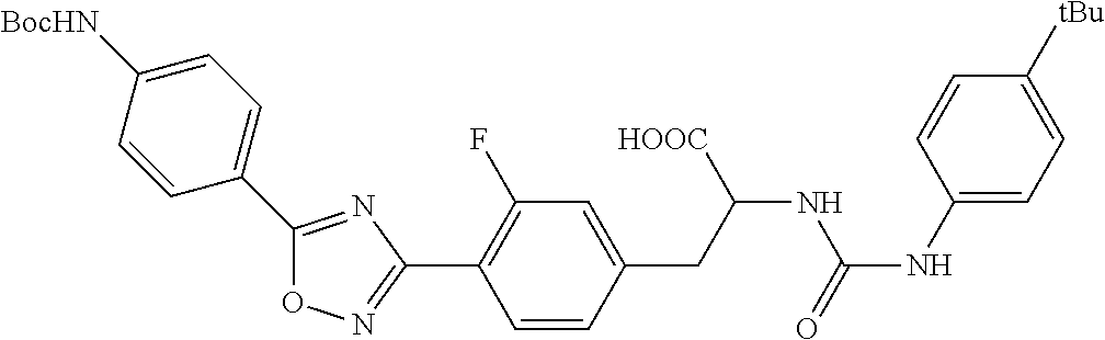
O1N=C(C2=C(F)C=C(CC(NC(NC3=CC=C([tBu])C=C3)=O)[HOOC])C=C2)N=C1C1=CC=C([BocHN])C=C1
